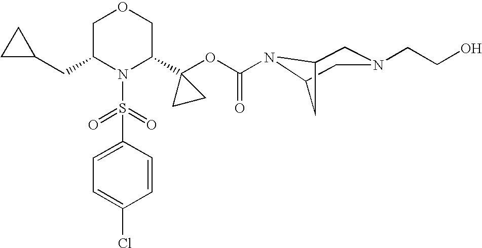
C1=C(S(=O)(=O)N2C(C3(OC(=O)N4C5CN(CCO)CC4C5)CC3)COCC2CC2CC2)C=CC(Cl)=C1
